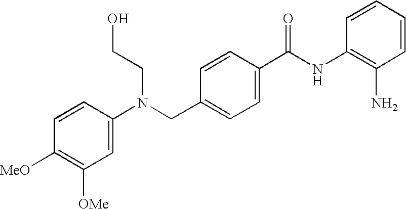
N(CC1=CC=C(C(NC2=C(N)C=CC=C2)=O)C=C1)(C1=CC([OMe])=C([MeO])C=C1)CCO
